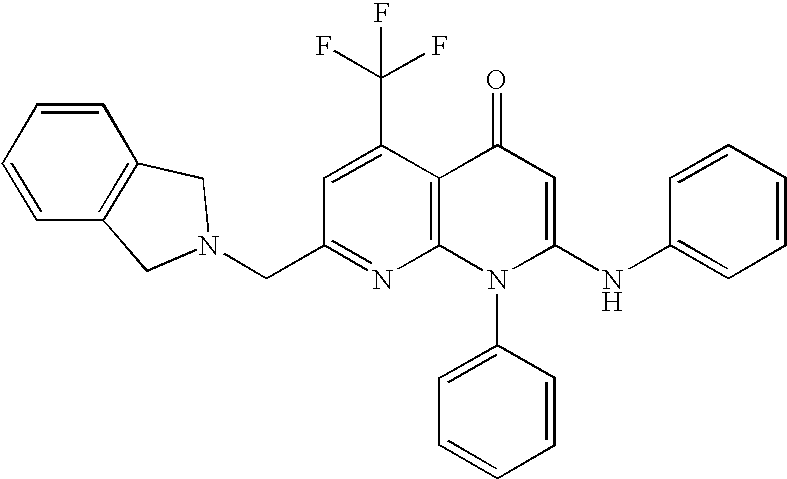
N1=C(CN2CC3=C(C2)C=CC=C3)C=C(C(F)(F)F)C2=C1N(C1=CC=CC=C1)C(NC1=CC=CC=C1)=CC2=O
